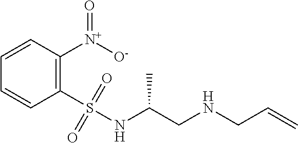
C1=CC=CC(S(NC(CNCC=C)C)(=O)=O)=C1[N+]([O-])=O
